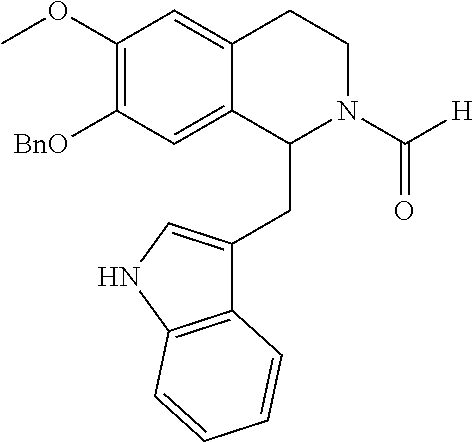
[BnO]C1=C(OC)C=C2C(=C1)C(CC1=CNC3=C1C=CC=C3)N(C(=O)[H])CC2
